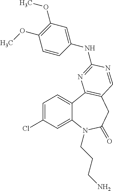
C1=C(Cl)C=C2C(=C1)C1=C(CC(=O)N2CCCN)C=NC(NC2=CC(OC)=C(OC)C=C2)=N1
